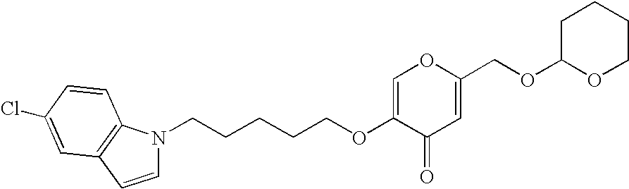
C1=C(OCCCCCN2C=CC3=C2C=CC(Cl)=C3)C(=O)C=C(COC2CCCCO2)O1
